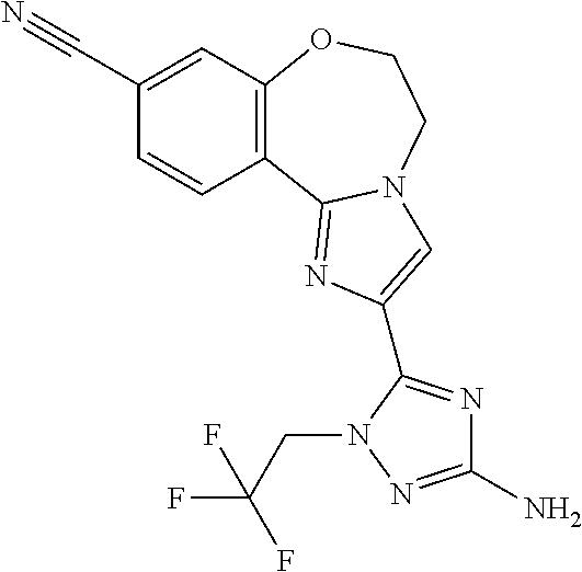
C1(C#N)=CC2=C(C=C1)C1=NC(C3=NC(N)=NN3CC(F)(F)F)=CN1CCO2
